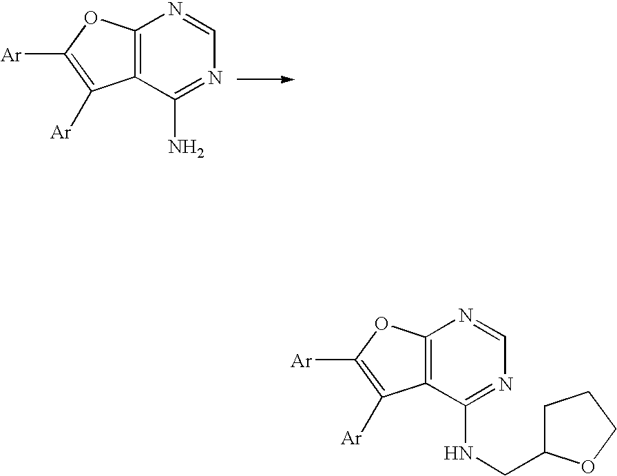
C12=C(C(NCC3CCCO3)=NC=N1)C([Ar])=C([Ar])O2.C12=C(C(N)=NC=N1)C([Ar])=C([Ar])O2
